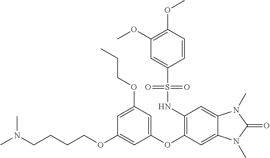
C1=C(OCCC)C=C(OC2=C(NS(C3=CC(OC)=C(OC)C=C3)(=O)=O)C=C3C(=C2)N(C)C(=O)N3C)C=C1OCCCCN(C)C
